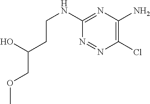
N1=NC(Cl)=C(N)N=C1NCCC(COC)O
